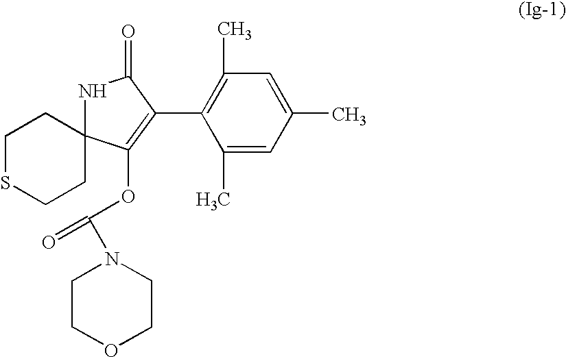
N1C(=O)C(C2=C(C)C=C(C)C=C2C)=C(OC(=O)N2CCOCC2)C12CCSCC2
